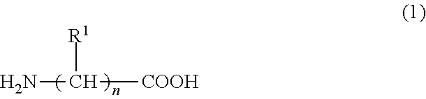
[R1]C(N)[COOH]
